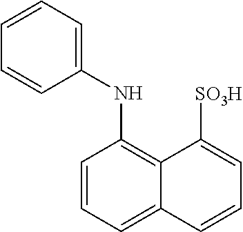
C1=CC=C2C(=C1NC1=CC=CC=C1)C([SO3H])=CC=C2
